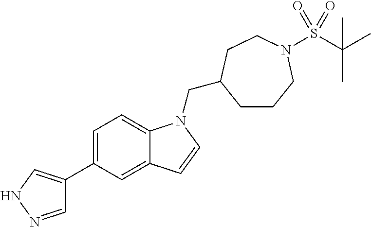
C1=NNC=C1C1=CC=C2C(=C1)C=CN2CC1CCCN(S(C(C)(C)C)(=O)=O)CC1
